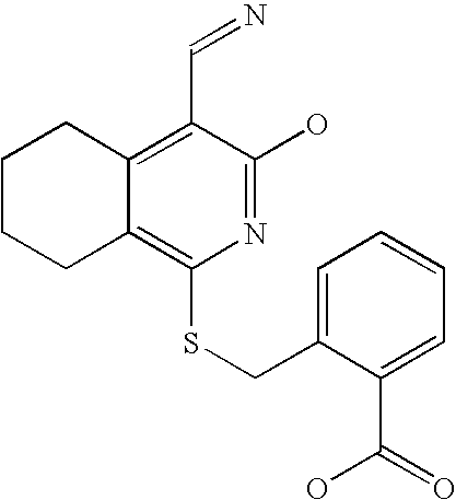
C1CCC2=C(SCC3=CC=CC=C3C(O)=O)N=C(O)C(C=N)=C2C1
